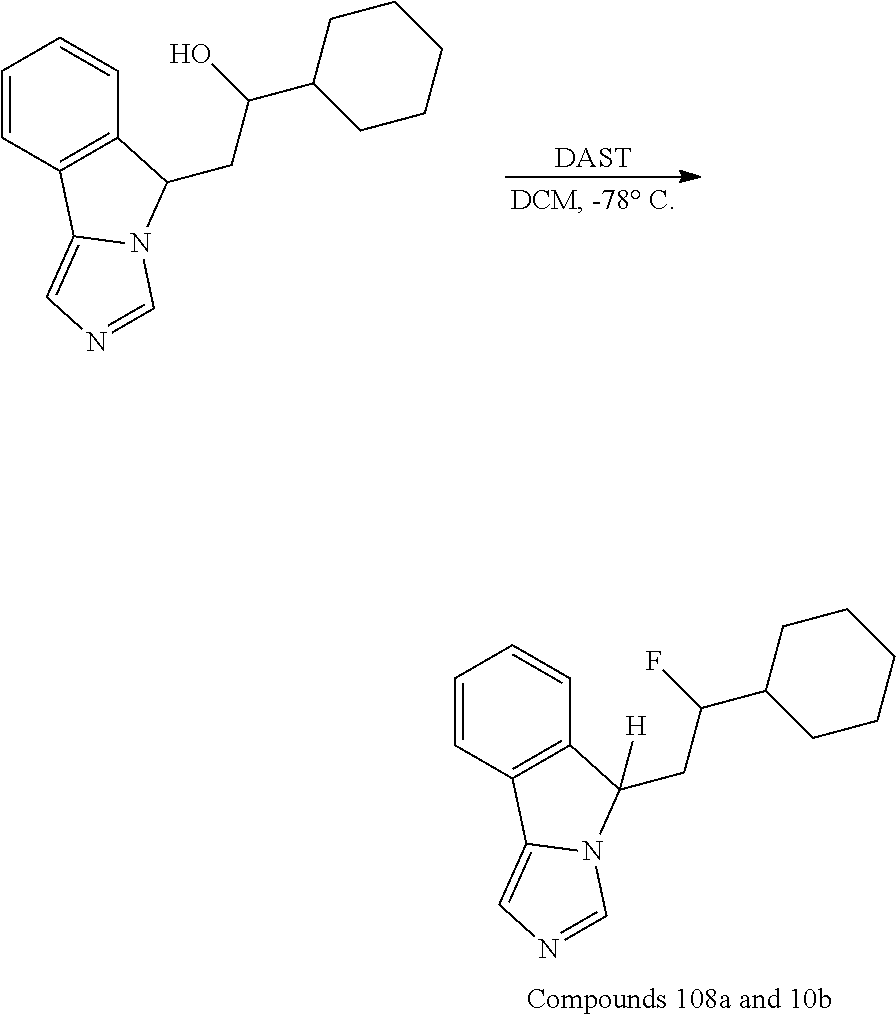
[DAST].C1=CC2=C(C=C1)C(CC(C1CCCCC1)O)N1C2=CN=C1.C1=CC2=C(C=C1)C(CC(C1CCCCC1)F)([H])N1C2=CN=C1
